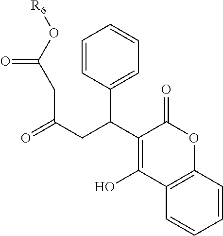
C12=C(C=CC=C1)C(O)=C(C(CC(=O)CC(O[R6])=O)C1=CC=CC=C1)C(=O)O2
